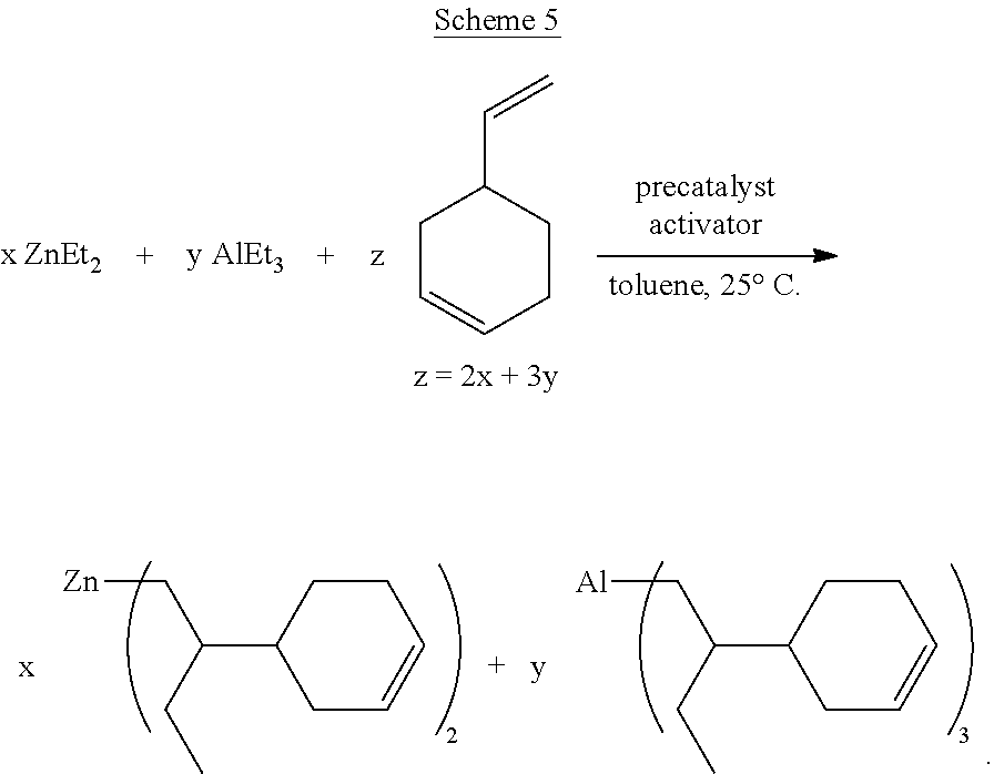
C1C=CCCC1C=C.C1C=CCCC1C(CC)C[Zn].C1C=CCCC1C(CC)C[Al]
